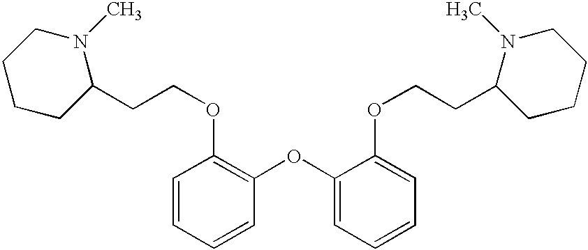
C1=CC=CC(OC2=CC=CC=C2OCCC2CCCCN2C)=C1OCCC1N(C)CCCC1
